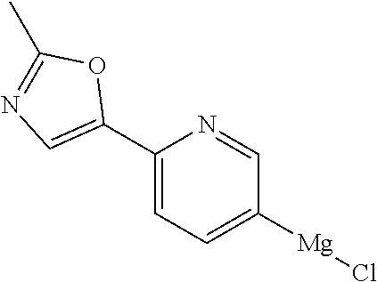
C1(C2=CN=C(C)O2)=CC=C([Mg]Cl)C=N1
